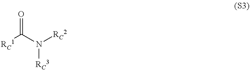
O=C(N([RC2])[RC3])[RC1]
